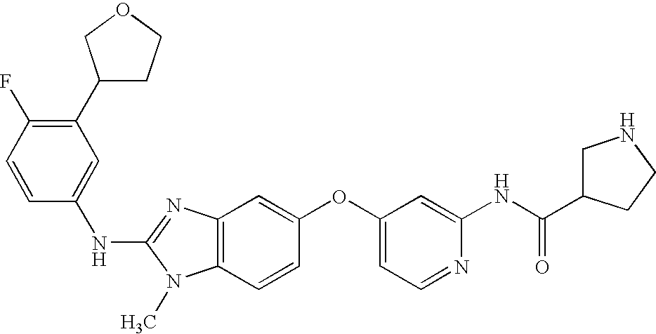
N(C1=NC2=C(N1C)C=CC(OC1=CC=NC(NC(C3CNCC3)=O)=C1)=C2)C1=CC(C2CCOC2)=C(F)C=C1
